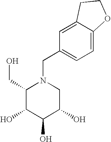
C1(CO)C(O)C(O)C(O)CN1CC1=CC=C2C(=C1)CCO2
